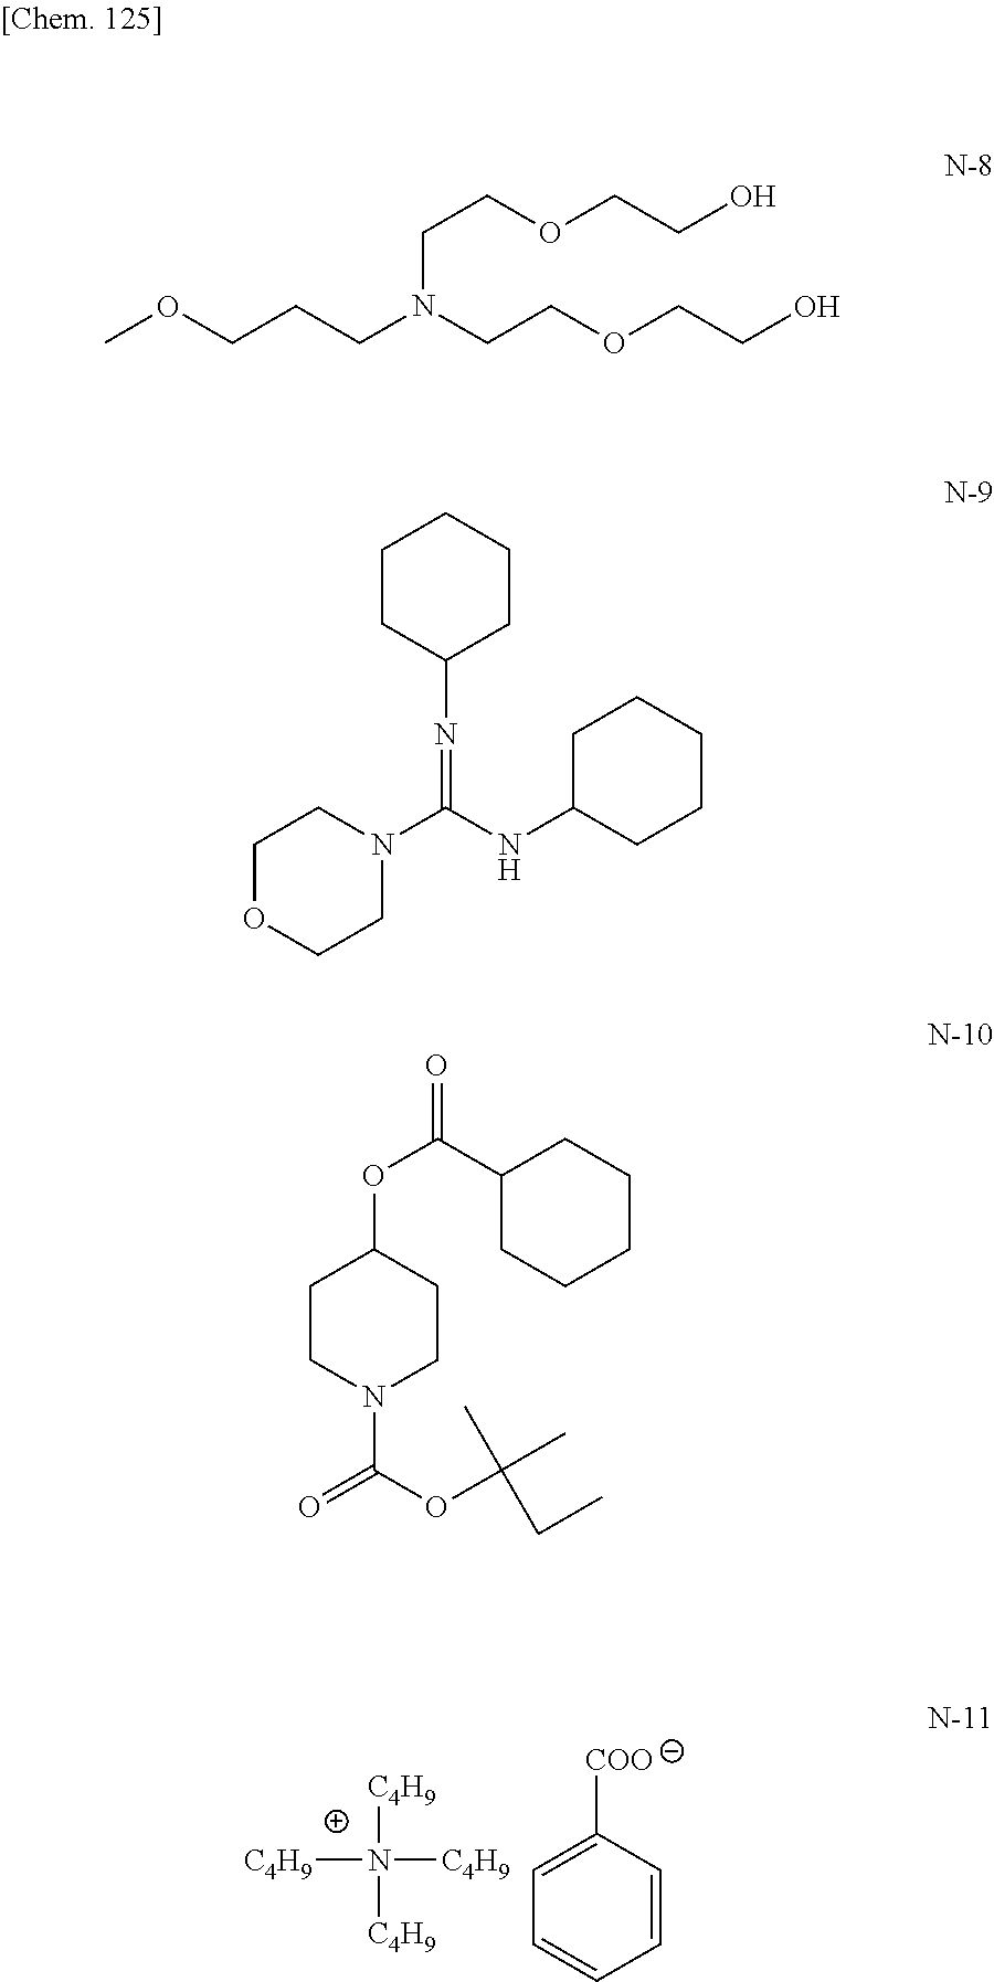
C1=CC([COO])=CC=C1.[C4H9]N([C4H9])([C4H9])[C4H9].COCCCN(CCOCCO)CCOCCO.C1(N=C(N2CCOCC2)NC2CCCCC2)CCCCC1.C1(C(OC2CCN(C(OC(C)(C)CC)=O)CC2)=O)CCCCC1
